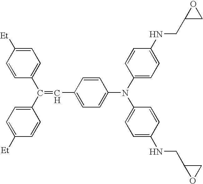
C1=CC(C(C2=CC=C([Et])C=C2)=CC2=CC=C(N(C3=CC=C(NCC4CO4)C=C3)C3=CC=C(NCC4OC4)C=C3)C=C2)=CC=C1[Et]
